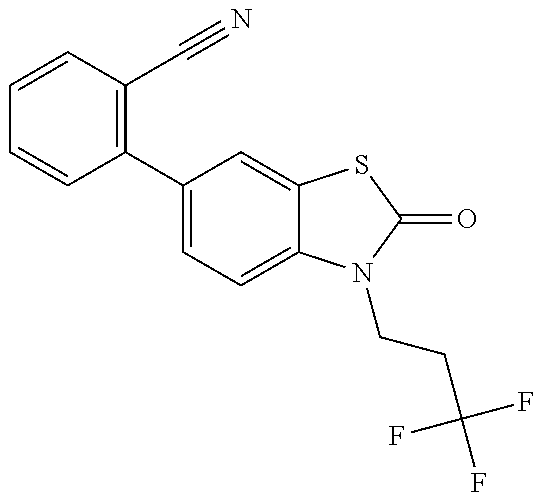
C1=CC(C2=CC=C3C(=C2)SC(=O)N3CCC(F)(F)F)=C(C#N)C=C1
